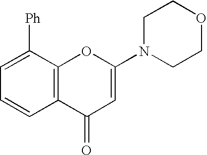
C12=C(C([Ph])=CC=C1)OC(N1CCOCC1)=CC2=O
